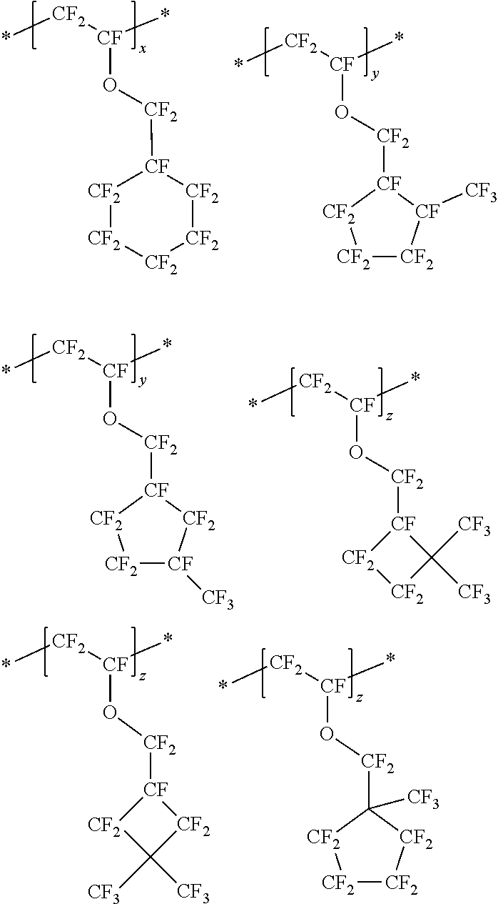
[CF2]([CF](*)O[CF2][CF]1[CF2][CF2][CF2][CF2][CF2]1)*.[CF2]1[CF2][CF]([CF3])[CF]([CF2]O[CF](*)[CF2]*)[CF2]1.[CF2]1[CF]([CF3])[CF2][CF]([CF2]O[CF](*)[CF2]*)[CF2]1.[CF]1([CF2]O[CF](*)[CF2]*)C([CF3])([CF3])[CF2][CF2]1.O([CF](*)[CF2]*)[CF2][CF]1[CF2]C([CF3])([CF3])[CF2]1.O([CF](*)[CF2]*)[CF2]C1([CF3])[CF2][CF2][CF2][CF2]1
